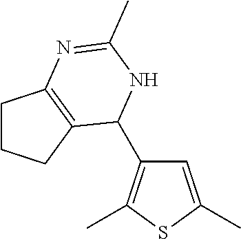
C1=C(C)SC(C)=C1C1C2=C(CCC2)N=C(C)N1
